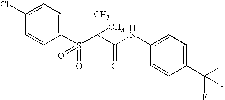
C1(Cl)=CC=C(S(=O)(C(C)(C(=O)NC2=CC=C(C(F)(F)F)C=C2)C)=O)C=C1
